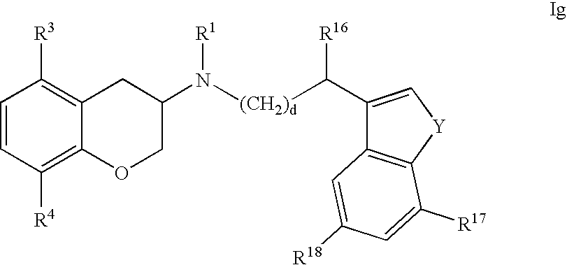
C1=CC([R4])=C2C(=C1[R3])CC(N([R1])[(CH2)d]C([R16])C1=C[Y]C3=C1C=C([R18])C=C3[R17])CO2
